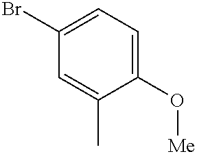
C1(Br)=CC=C(O[Me])C(C)=C1
